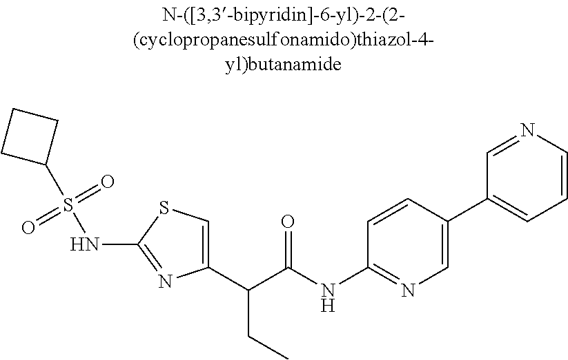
C1(C(C(NC2=NC=C(C3=CC=CN=C3)C=C2)=O)CC)=CSC(NS(C2CCC2)(=O)=O)=N1
